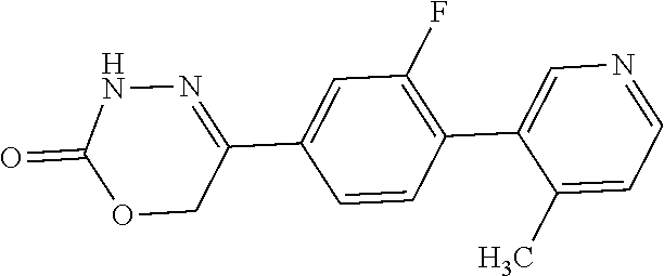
N1=C(C2=CC(F)=C(C3=CN=CC=C3C)C=C2)COC(=O)N1
